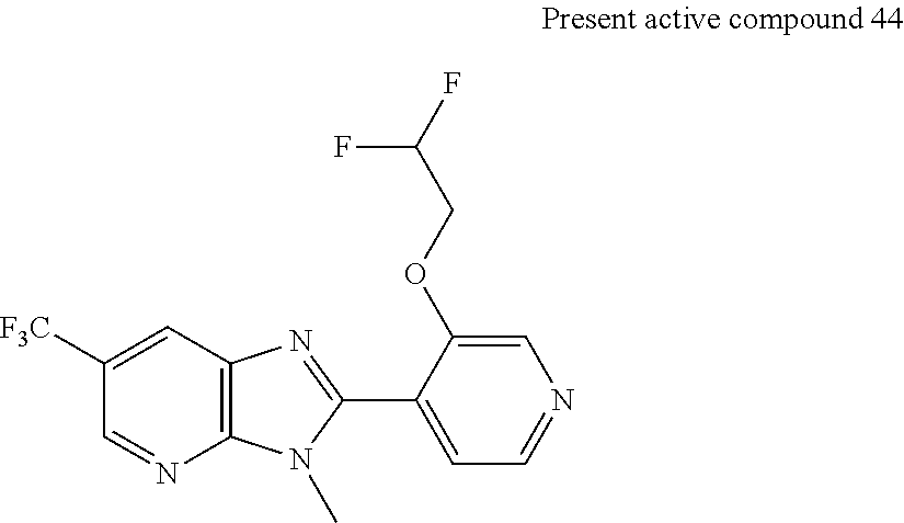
C1=C([F3C])C=NC2=C1N=C(C1=CC=NC=C1OCC(F)F)N2C
